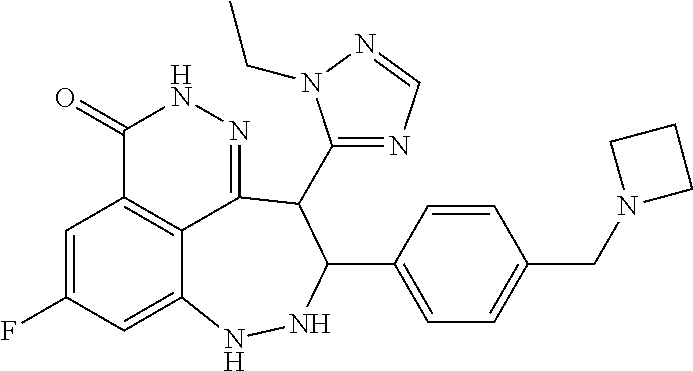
C1=C(F)C=C2C3=C1C(=O)NN=C3C(C1=NC=NN1CC)C(C1=CC=C(CN3CCC3)C=C1)NN2
